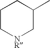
C1C[NR]CC(C)C1
